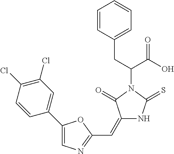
C(N1C(=O)C(=CC2=NC=C(C3=CC(Cl)=C(Cl)C=C3)O2)NC1=S)(C(O)=O)CC1=CC=CC=C1
